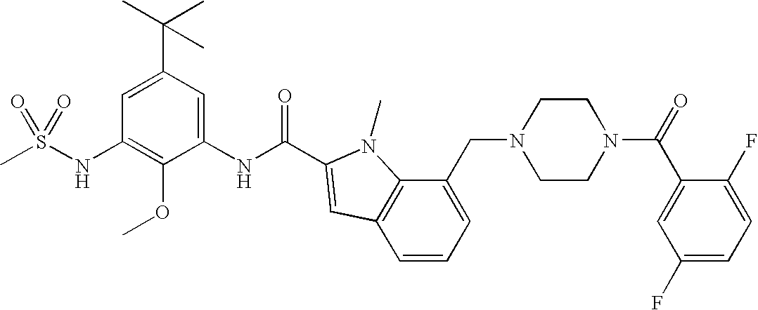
CS(NC1=C(OC)C(NC(=O)C2=CC3=C(C(CN4CCN(C(=O)C5=CC(F)=CC=C5F)CC4)=CC=C3)N2C)=CC(C(C)(C)C)=C1)(=O)=O
